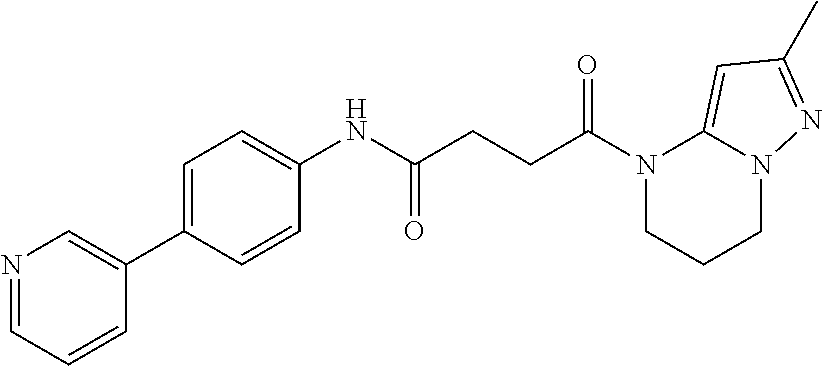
N1(C(CCC(NC2=CC=C(C3=CN=CC=C3)C=C2)=O)=O)CCCN2C1=CC(C)=N2
